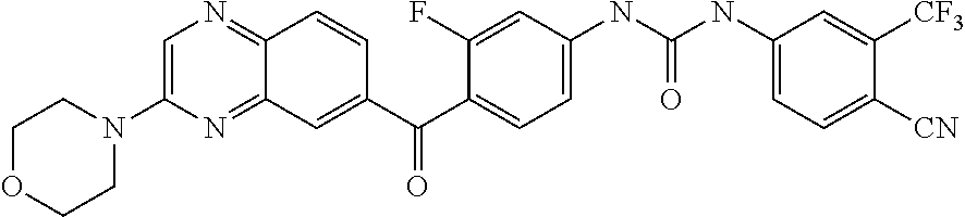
C12=NC=C(N3CCOCC3)N=C1C=C(C(C1=CC=C(NC(NC3=CC=C([CN])C([CF3])=C3)=O)C=C1F)=O)C=C2
